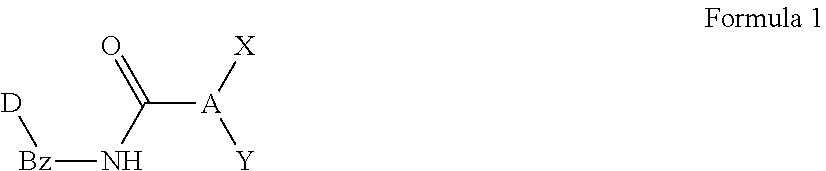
[Bz](NC([A]([X])[Y])=O)[D]
